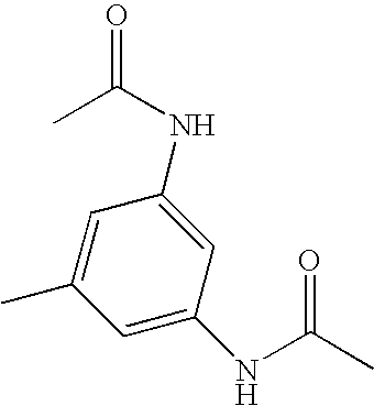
C1=C(C)C=C(NC(C)=O)C=C1NC(=O)C
